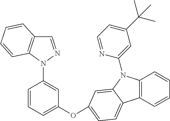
C1=NN(C2=CC(OC3=CC=C4C5=C(N(C6=CC(C(C)(C)C)=CC=N6)C4=C3)C=CC=C5)=CC=C2)C2=C1C=CC=C2
